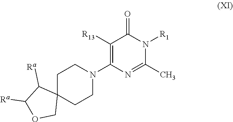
C1([R13])=C(N2CCC3(CC2)C([Ra])C([Ra])OC3)N=C(C)N([R1])C1=O
